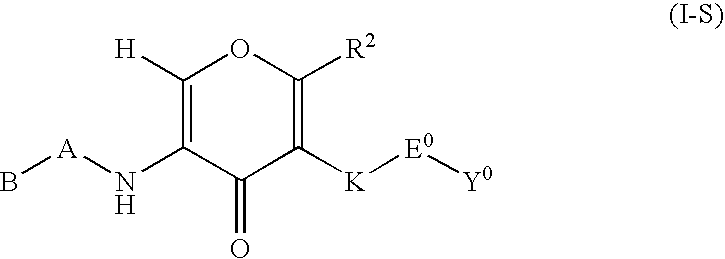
C1([H])=C(N[A]B)C(=O)C([K][E0][Y0])=C([R2])O1
